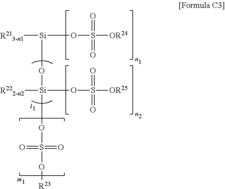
[R213-n1][Si](OS([OR24])(=O)=O)O[Si]([R222-n2])(OS([OR25])(=O)=O)OS(=O)(=O)O[R23]
